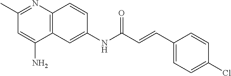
C12=C(C=C(NC(=O)C=CC3=CC=C(Cl)C=C3)C=C1)C(N)=CC(C)=N2
